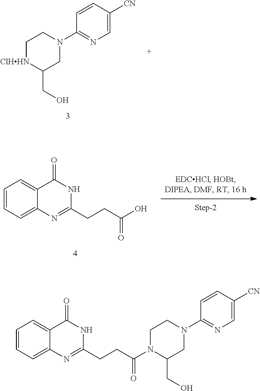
C1[ClHHN]C(CO)CN(C2=NC=C([CN])C=C2)C1.C1=CC=C2C(=C1)C(=O)NC(CCC(O)=O)=N2.C1CN(C2=NC=C([CN])C=C2)CC(CO)N1C(CCC1=NC2=CC=CC=C2C(=O)N1)=O
